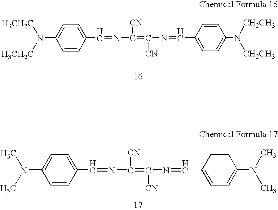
C1(C=NC([CN])=C([CN])N=CC2=CC=C(N([CH2CH3])[CH2CH3])C=C2)=CC=C(N([H3CH2C])[H3CH2C])C=C1.C1(C=NC([CN])=C([CN])N=CC2=CC=C(N(C)C)C=C2)=CC=C(N(C)C)C=C1
